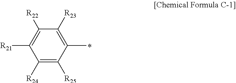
C1([R24])=C([R25])C(C)=C([R23])C([R22])=C1[R21]
